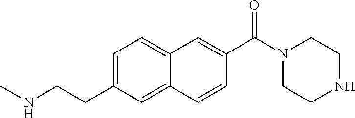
C12=CC(CCNC)=CC=C1C=C(C(N1CCNCC1)=O)C=C2
